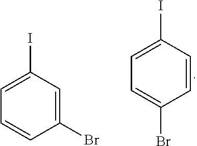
C1(Br)=CC(I)=CC=C1.C1=CC(I)=CC=C1Br
